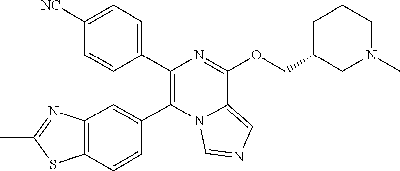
C1=CC(C2=C(C3=CC4=C(C=C3)SC(C)=N4)N3C(=CN=C3)C(OCC3CN(C)CCC3)=N2)=CC=C1[NC]
